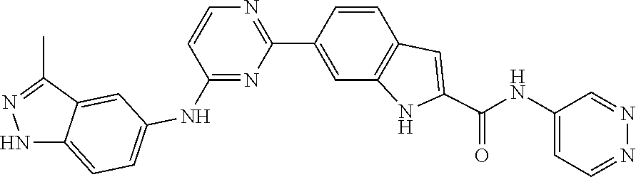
C1=NN=CC(NC(C2=CC3=C(C=C(C4=NC=CC(NC5=CC=C6NN=C(C)C6=C5)=N4)C=C3)N2)=O)=C1
